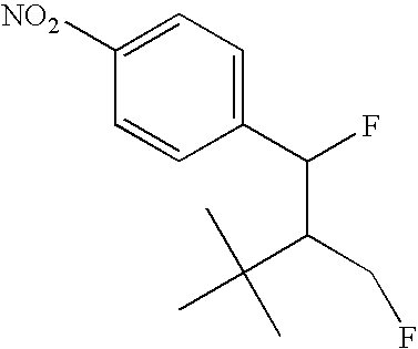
C1(C(F)C(C(C)(C)C)CF)=CC=C([NO2])C=C1
